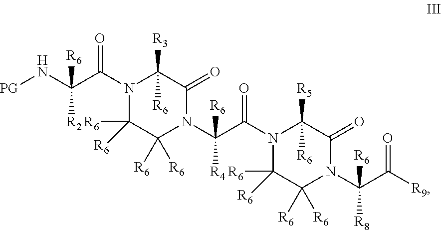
N1(C(C(N[PG])([R2])[R6])=O)C([R6])([R6])C([R6])([R6])N(C(C(=O)N2C([R6])([R6])C([R6])([R6])N(C(C([R9])=O)([R8])[R6])C(=O)C2([R5])[R6])([R4])[R6])C(=O)C1([R3])[R6]
